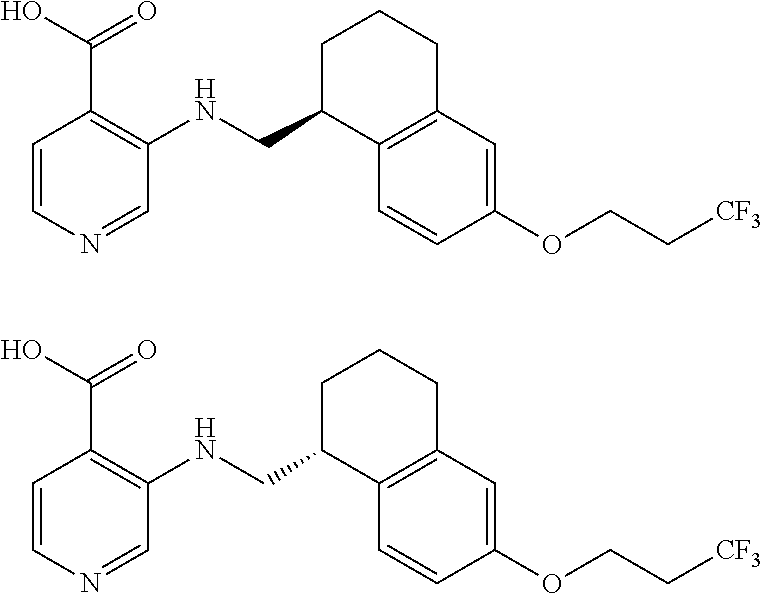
C1=CN=CC(NCC2C3=C(CCC2)C=C(OCC[CF3])C=C3)=C1C(O)=O.C1=CN=CC(NCC2C3=C(CCC2)C=C(OCC[CF3])C=C3)=C1C(O)=O
